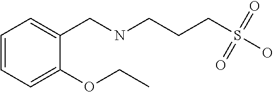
C1(CNCCCS(O)(=O)=O)=CC=CC=C1OCC
